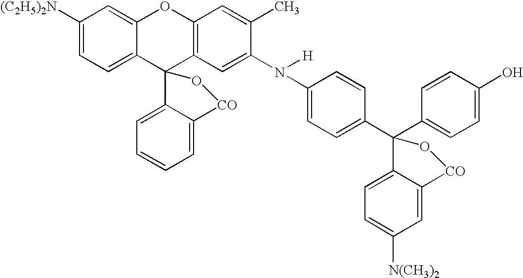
C1([(C2H5)2N])=CC=C2C(=C1)OC1=C(C23C2=CC=CC=C2[CO]O3)C=C(N([H])C2=CC=C(C3(C4=CC=C(O)C=C4)C4=CC=C([N(CH3)2])C=C4[CO]O3)C=C2)C(C)=C1
